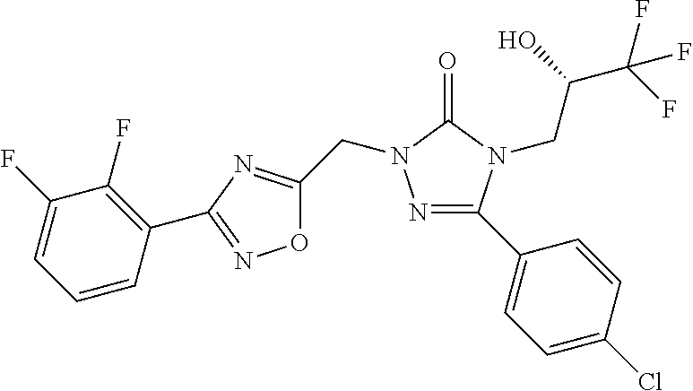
N1=C(C2=CC=C(Cl)C=C2)N(CC(C(F)(F)F)O)C(=O)N1CC1=NC(C2=C(F)C(F)=CC=C2)=NO1
